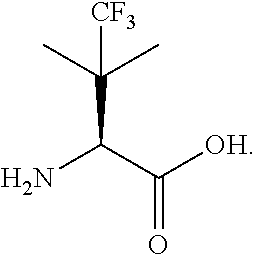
NC(C([OH])=O)C(C)(C)[CF3]
